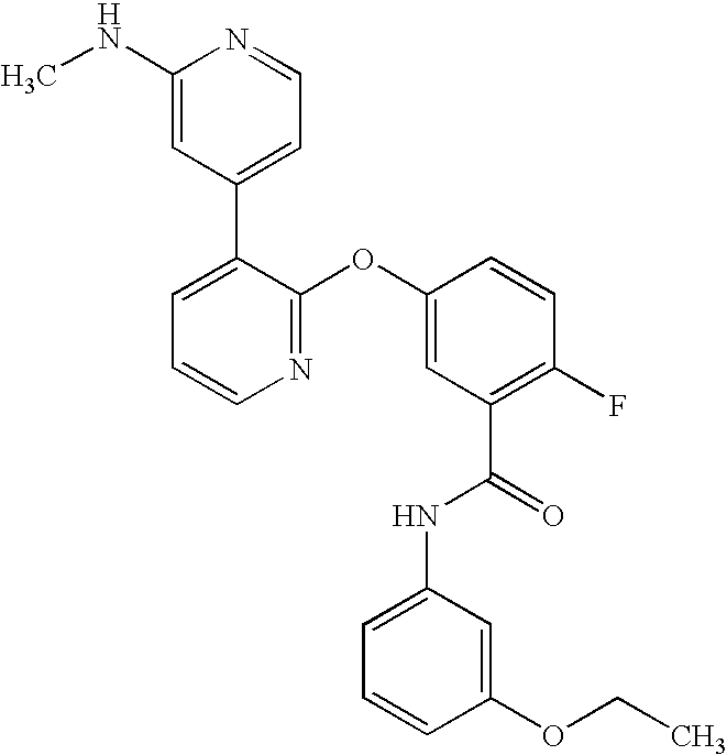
N1=C(OC2=CC(C(=O)NC3=CC=CC(OCC)=C3)=C(F)C=C2)C(C2=CC=NC(NC)=C2)=CC=C1
